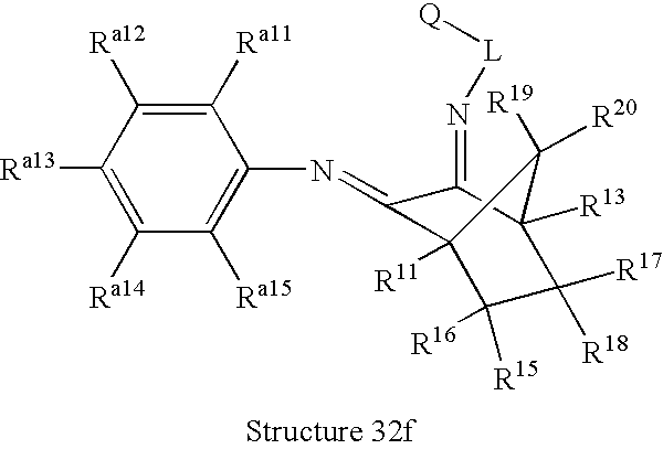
C1([Ra15])=C(N=C2C3([R11])C([R16])([R15])C([R18])([R17])C([R13])(C2=N[L][Q])C3([R19])[R20])C([Ra11])=C([Ra12])C([Ra13])=C1[Ra14]
